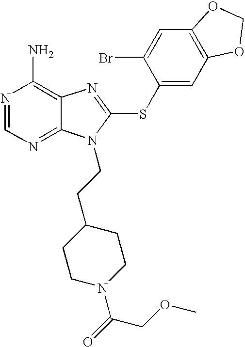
N1=CN=C2C(=C1N)N=C(SC1=CC3=C(C=C1Br)OCO3)N2CCC1CCN(C(COC)=O)CC1
